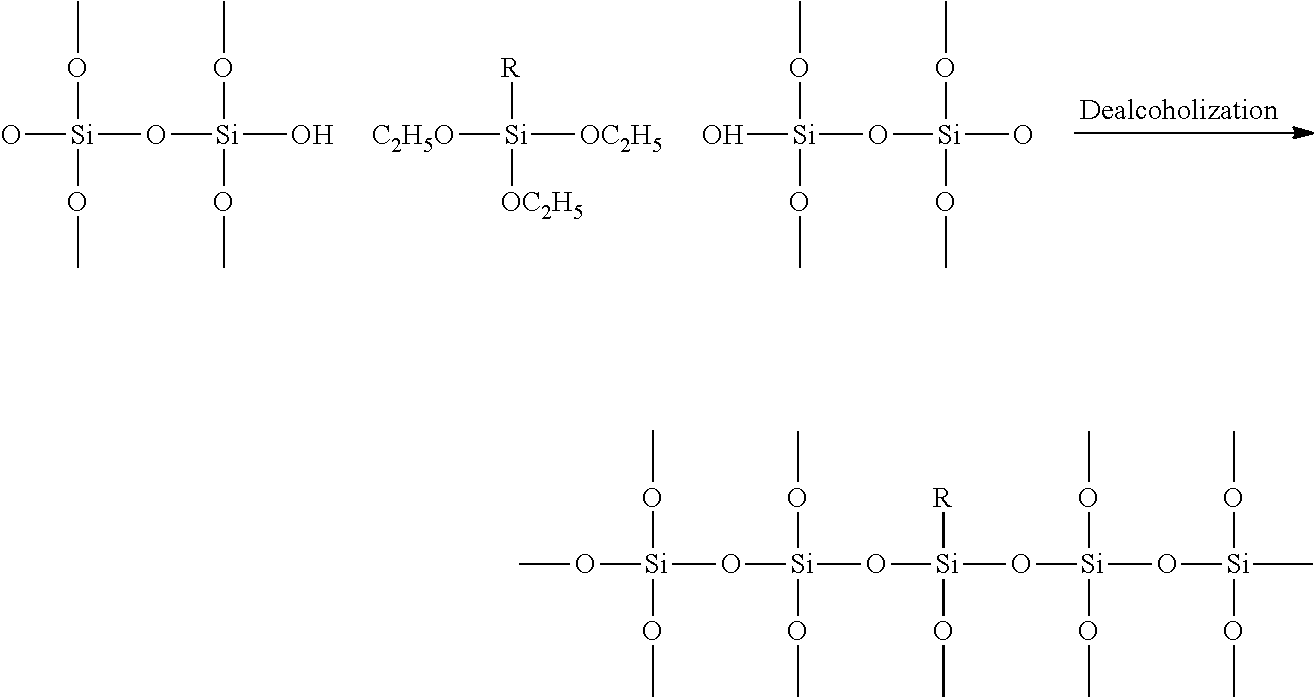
O[Si](OC)(O[Si](O)(OC)OC)OC.[C2H5O][Si]([R])([OC2H5])[OC2H5].O[Si](OC)(O[Si](O)(OC)OC)OC.O([Si](OC)(O[Si](O[Si](O[Si](O[Si](C)(OC)OC)(OC)OC)([R])OC)(OC)OC)OC)C
